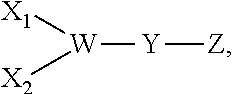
[W]([Y][Z])([X1])[X2]
